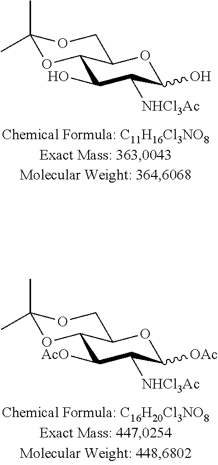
C1(O)C([NHCl3Ac])C(O)OC2C1OC(C)(C)OC2.C1([AcO])C([NHCl3Ac])C([OAc])OC2C1OC(C)(C)OC2
